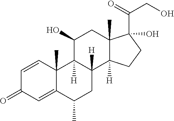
C12(C)C(=CC(=O)C=C1)C(C)CC1([H])C2([H])C(O)CC2(C)C1([H])CCC2(C(=O)CO)O
